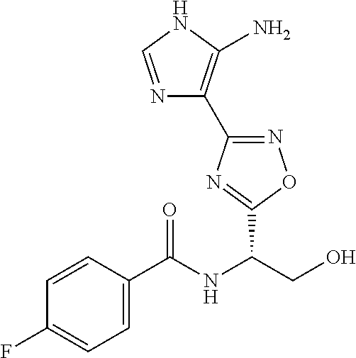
C1(C2=C(N)NC=N2)=NOC(C(CO)NC(C2=CC=C(F)C=C2)=O)=N1
